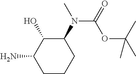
NC1CCCC(N(C)C(OC(C)(C)C)=O)C1O
